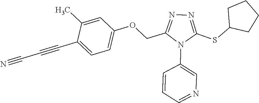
C1=C(C)C(C#CC#N)=CC=C1OCC1=NN=C(SC2CCCC2)N1C1=CN=CC=C1
